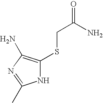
N1C(SCC(N)=O)=C(N)N=C1C
